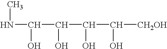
N(C)C(C(C(C([CH2OH])O)O)O)O
